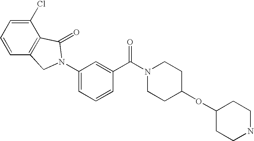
C1=C(N2CC3=C(C(Cl)=CC=C3)C2=O)C=C(C(N2CCC(OC3CCNCC3)CC2)=O)C=C1
